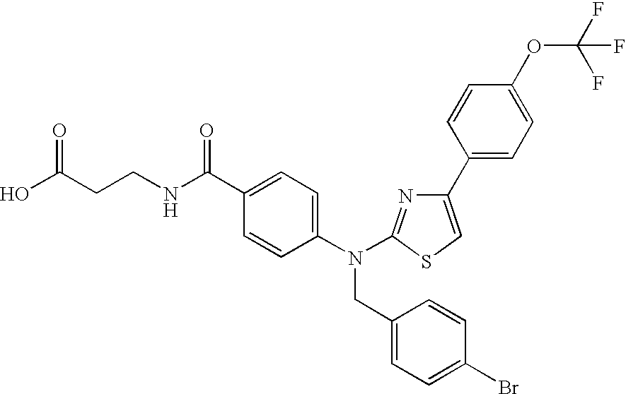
OC(CCNC(C1=CC=C(N(CC2=CC=C(Br)C=C2)C2=NC(C3=CC=C(OC(F)(F)F)C=C3)=CS2)C=C1)=O)=O
